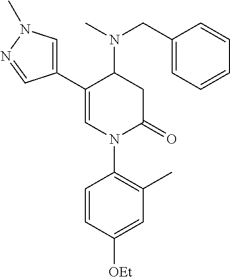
C1(C2=CN(C)N=C2)=CN(C2=C(C)C=C([OEt])C=C2)C(=O)CC1N(CC1=CC=CC=C1)C
